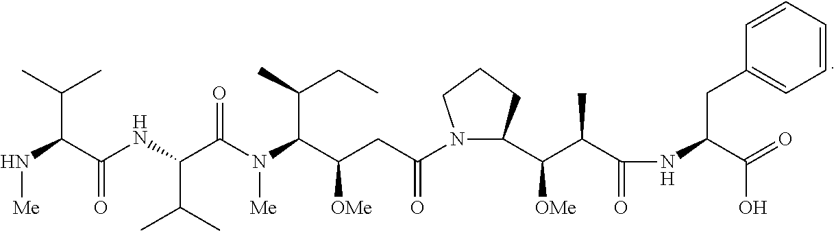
N1(C(CC(C(N(C(C(NC(C(N[Me])C(C)C)=O)C(C)C)=O)[Me])C(CC)C)[OMe])=O)C(C(C(C(=O)NC(C(=O)O)CC2=CC=CC=C2)C)[OMe])CCC1
